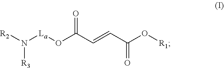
[La](OC(C=CC(O[R1])=O)=O)N([R2])[R3]
